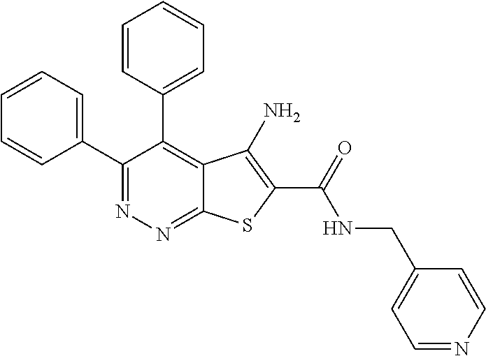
C1(C2=CC=CC=C2)=NN=C2C(=C1C1=CC=CC=C1)C(N)=C(C(=O)NCC1=CC=NC=C1)S2
